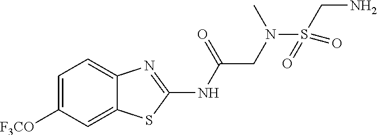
C1=C([F3CO])C=C2C(=C1)N=C(NC(CN(S(CN)(=O)=O)C)=O)S2
